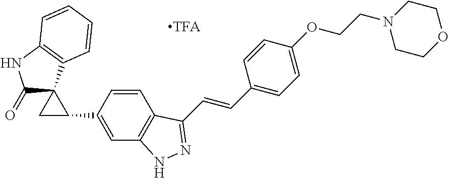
C(=CC1=CC=C(OCCN2CCOCC2)C=C1)C1=NNC2=C1C=CC(C1CC13C(=O)NC1=C3C=CC=C1)=C2
